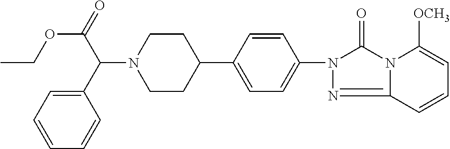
C1CC(C2=CC=C(N3C(=O)N4C(=N3)C=CC=C4[OCH3])C=C2)CCN1C(C(=O)OCC)C1=CC=CC=C1
